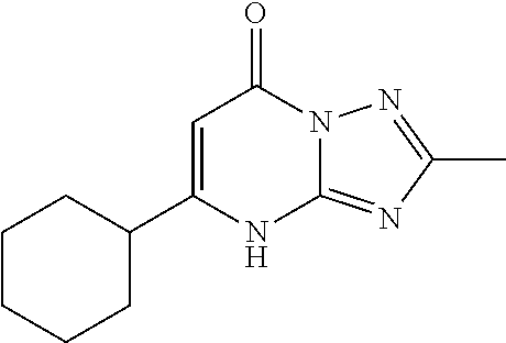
C1(C2CCCCC2)=CC(=O)N2C(=NC(C)=N2)N1
